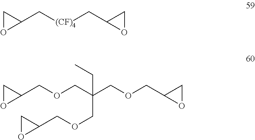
C1(C[(CF)4]CC2OC2)CO1.C1(COCC(COCC2OC2)(CC)COCC2CO2)CO1
